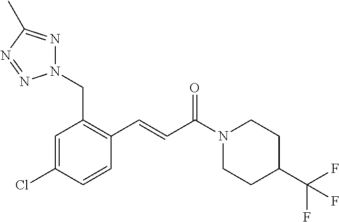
C1(C=CC(N2CCC(C(F)(F)F)CC2)=O)=C(CN2N=C(C)N=N2)C=C(Cl)C=C1
